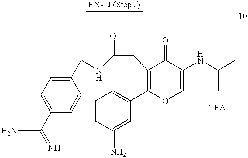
C1=C(C(N)=N)C=CC(CNC(CC2=C(C3=CC=CC(=N)=C3)OC=C(NC(C)C)C2=O)=O)=C1
